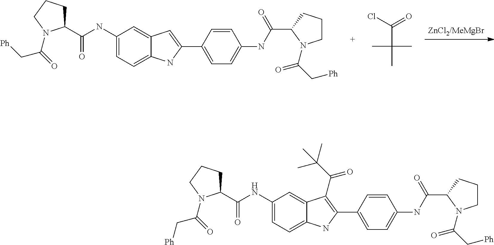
[ZnCl2/MeMgBr].C1(NC(=O)C2CCCN2C(=O)C[Ph])=CC=C2C(=C1)C=C(C1=CC=C(NC(C3N(C(C[Ph])=O)CCC3)=O)C=C1)N2.ClC(=O)C(C)(C)C.C1(NC(=O)C2CCCN2C(=O)C[Ph])=CC=C2C(=C1)C(C(C(C)(C)C)=O)=C(C1=CC=C(NC(C3N(C(C[Ph])=O)CCC3)=O)C=C1)N2
